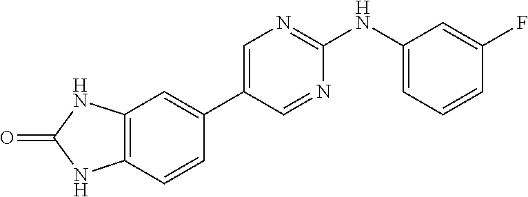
C12=C(C=CC(C3=CN=C(NC4=CC=CC(F)=C4)N=C3)=C1)NC(=O)N2
